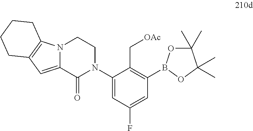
C1(B2OC(C)(C)C(C)(C)O2)=C(C[OAc])C(N2CCN3C(=CC4=C3CCCC4)C2=O)=CC(F)=C1
